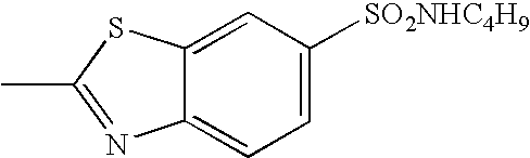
CC1=NC2=CC=C([SO2NHC4H9])C=C2S1
